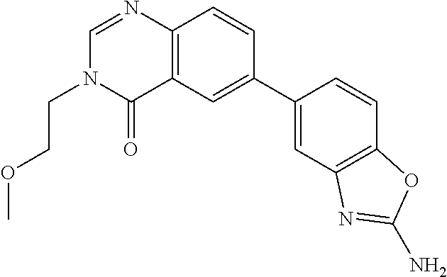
C1(C2=CC3=C(C=C2)N=CN(CCOC)C3=O)=CC2=C(C=C1)OC(N)=N2
